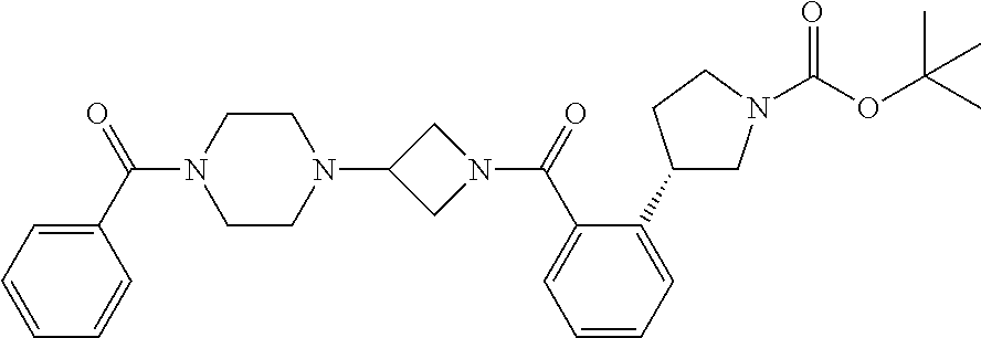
C1CN(C(C2=CC=CC=C2)=O)CCN1C1CN(C(=O)C2=CC=CC=C2C2CN(C(OC(C)(C)C)=O)CC2)C1
